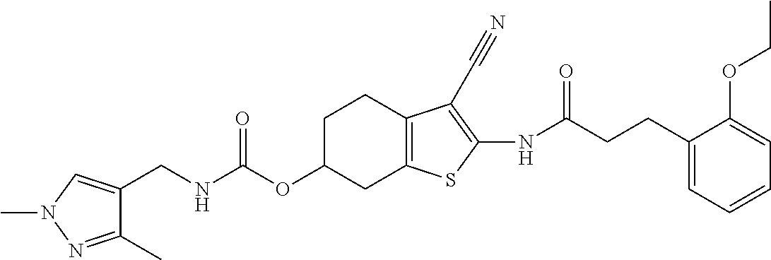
C(NC(OC1CC2=C(CC1)C(C#N)=C(NC(CCC1=CC=CC=C1OCC)=O)S2)=O)C1=CN(C)N=C1C
